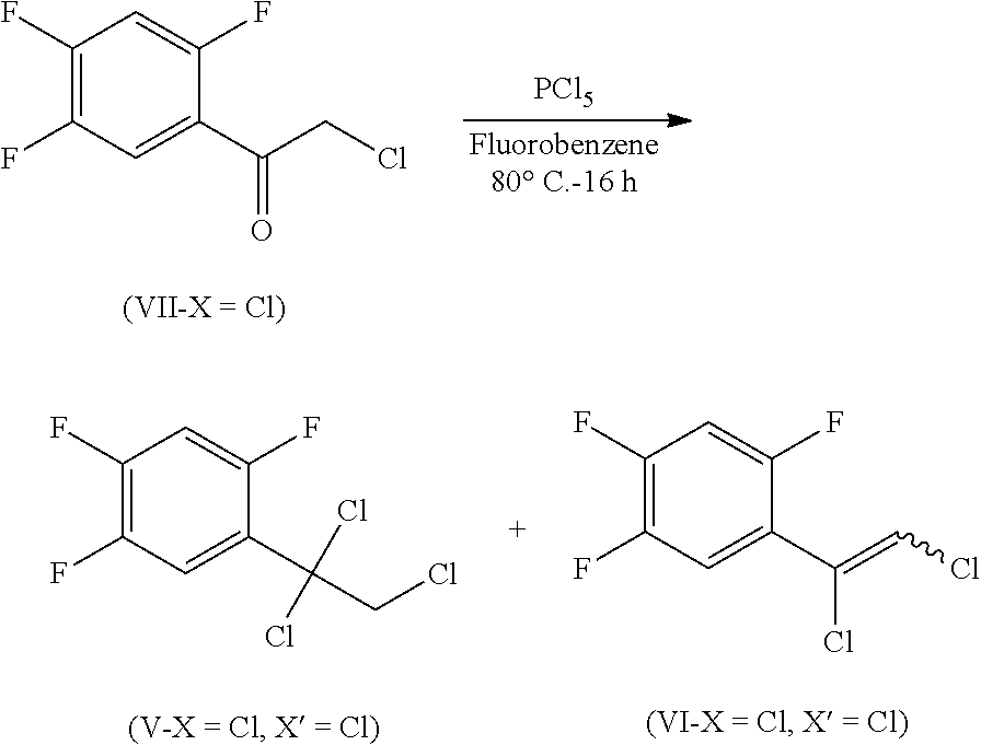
[PCl5].[Fluorobenzene80 C.-16 h].C1(F)=C(F)C=C(C(CCl)=O)C(F)=C1.C1(F)=C(F)C=C(C(Cl)(CCl)Cl)C(F)=C1.C1(F)=C(F)C=C(C(=CCl)Cl)C(F)=C1
